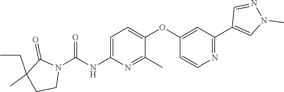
C1=C(NC(N2C(=O)C(CC)(C)CC2)=O)N=C(C)C(OC2=CC(C3=CN(C)N=C3)=NC=C2)=C1
